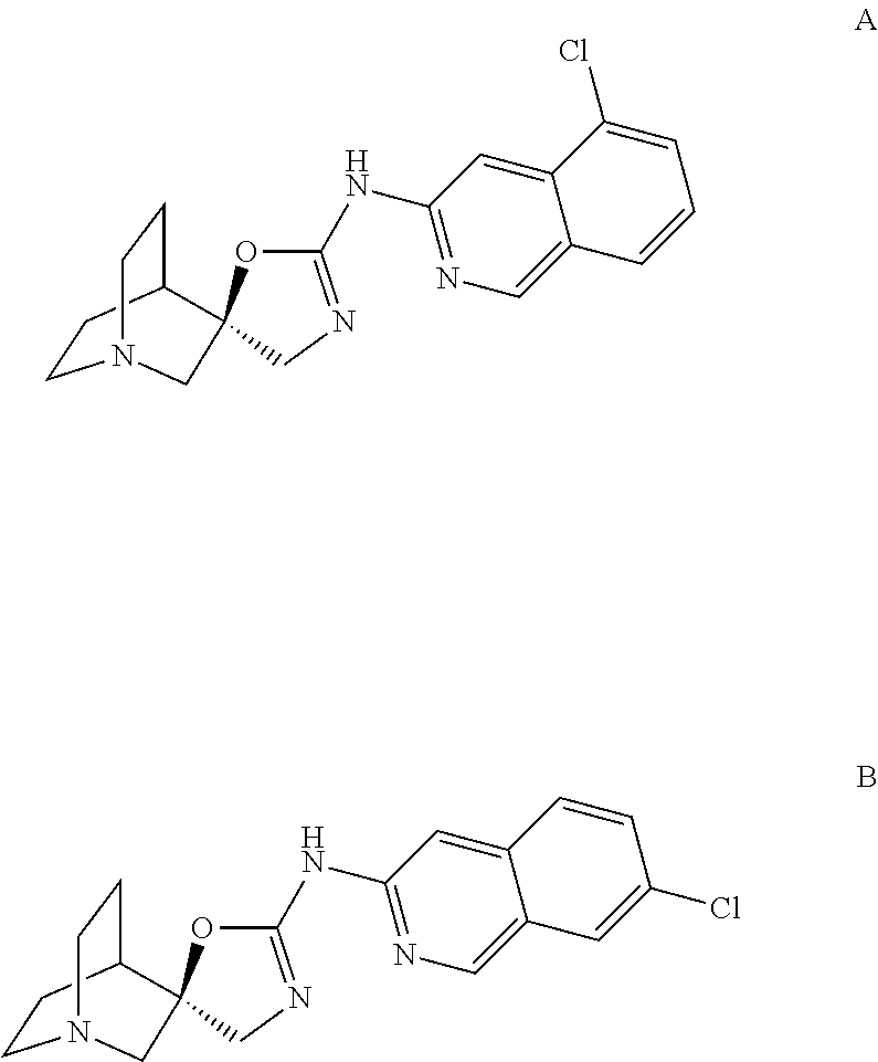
C1(NC2=NC=C3C(=C2)C(Cl)=CC=C3)=NCC2(O1)C1CCN(CC1)C2.C1(NC2=NC=C3C(=C2)C=CC(Cl)=C3)=NCC2(O1)C1CCN(CC1)C2
